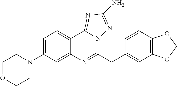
C1=C(N2CCOCC2)C=C2C(=C1)C1=NC(N)=NN1C(CC1=CC3=C(C=C1)OCO3)=N2
